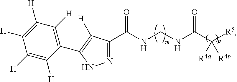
N1=C(C(NCNC(C([R5])([R4a])[R4b])=O)=O)C([H])=C(C2=C([H])C([H])=C([H])C([H])=C2[H])N1
